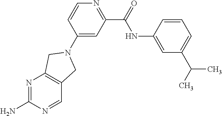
N1=C(N)N=CC2=C1CN(C1=CC(C(NC3=CC(C(C)C)=CC=C3)=O)=NC=C1)C2
